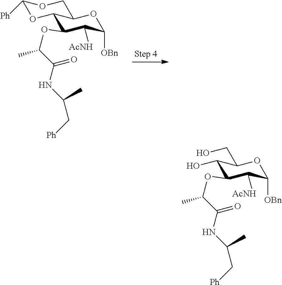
C1([Ph])OC2C(OC(C)C(NC(C[Ph])C)=O)C([AcNH])C([OBn])OC2CO1.OC1C(OC(C)C(NC(C[Ph])C)=O)C([AcNH])C([OBn])OC1CO
